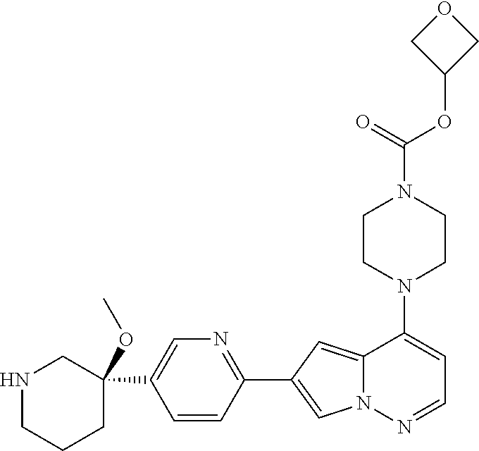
N1(C2=CC=NN3C2=CC(C2=NC=C(C4(OC)CNCCC4)C=C2)=C3)CCN(C(OC2COC2)=O)CC1
